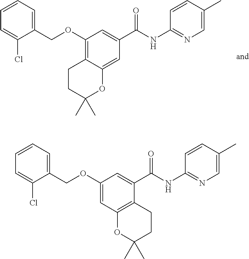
C1(COC2=C3C(=CC(C(NC4=NC=C(C)C=C4)=O)=C2)OC(C)(C)CC3)=CC=CC=C1Cl.C1(COC2=CC3=C(C(C(NC4=NC=C(C)C=C4)=O)=C2)CCC(C)(C)O3)=CC=CC=C1Cl
